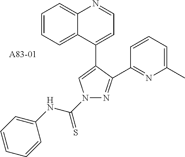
C1=CC=C2C(=C1)N=CC=C2C1=CN(C(NC2=CC=CC=C2)=S)N=C1C1=NC(C)=CC=C1
